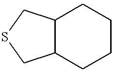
C12C(CCCC1)CSC2
